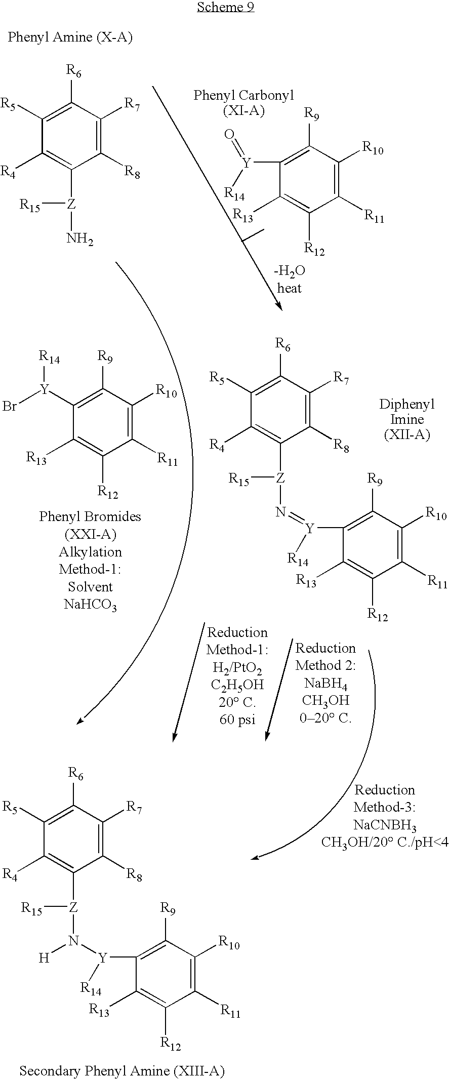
[-H2Oheat].C1([R8])=C([R7])C([R6])=C([R5])C([R4])=C1[Z]([R15])N=[Y](C1=C([R9])C([R10])=C([R11])C([R12])=C1[R13])[R14].C1([R8])=C([R7])C([R6])=C([R5])C([R4])=C1[Z]([R15])N([H])[Y]([R14])C1=C([R9])C([R10])=C([R11])C([R12])=C1[R13].C1([R11])=C([R10])C([R9])=C([Y](Br)[R14])C([R13])=C1[R12].C1([R8])=C([R7])C([R6])=C([R5])C([R4])=C1[Z]([R15])N.C1([R11])=C([R10])C([R9])=C([Y](=O)[R14])C([R13])=C1[R12]
